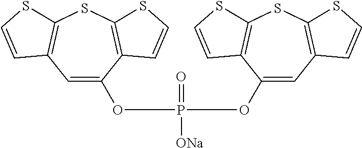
C1=C(OP([ONa])(=O)OC2=CC3=C(SC4=C2C=CS4)SC=C3)C2=C(SC3=C1C=CS3)SC=C2
